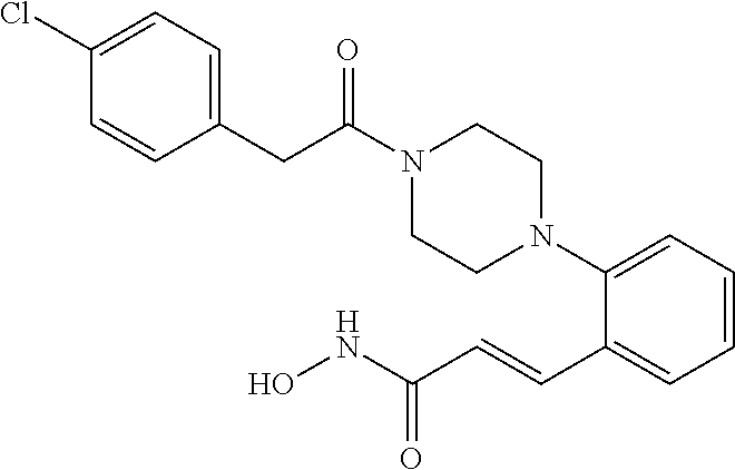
C1=CC=C(N2CCN(C(CC3=CC=C(Cl)C=C3)=O)CC2)C(C=CC(NO)=O)=C1
